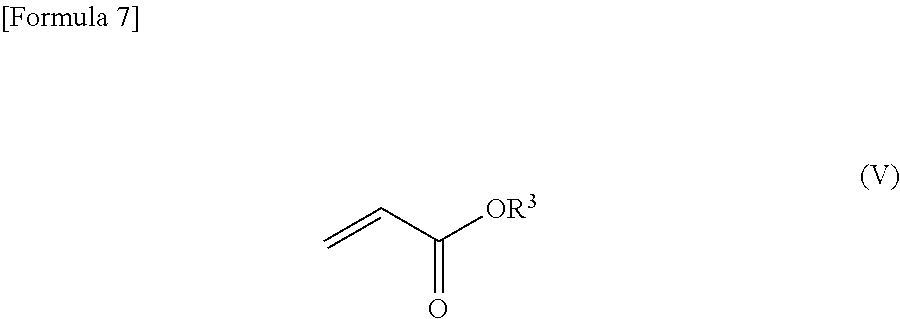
O=C(C=C)[OR3]
